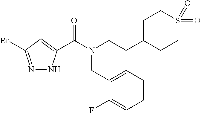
N1=C(Br)C=C(C(N(CCC2CCS(=O)(=O)CC2)CC2=CC=CC=C2F)=O)N1
